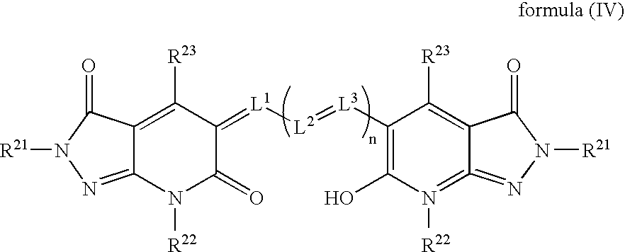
C12=NN([R21])C(=O)C1=C([R23])C(=[L1][L2]=[L3]C1=C(O)N([R22])=C3=NN([R21])C(=O)C3=C1[R23])C(=O)N2[R22]
